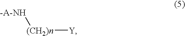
[(CH2)n]([Y])[-A-NH]
